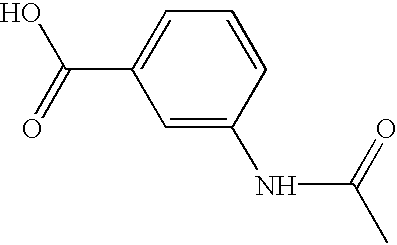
C1=C(NC(C)=O)C=CC=C1C(=O)O
